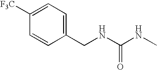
C1(CNC(NC)=O)=CC=C([F3C])C=C1
